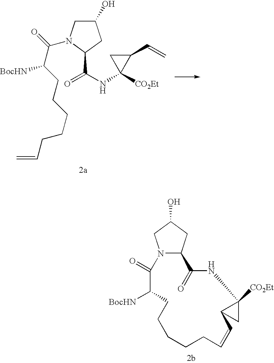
C1(O)CN(C(C([BocHN])CCCCCC=C)=O)C(C(=O)NC2([CO2Et])C(C=C)C2)C1.N12C(CC(O)C1)C(=O)NC1([CO2Et])C(C=CCCCCCC([BocHN])C2=O)C1
